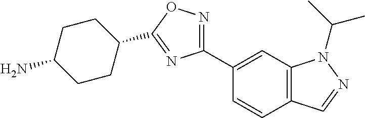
NC1CCC(C2=NC(C3=CC4=C(C=C3)C=NN4C(C)C)=NO2)CC1
